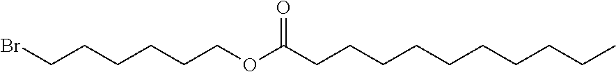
BrCCCCCCOC(CCCCCCCCCC)=O
